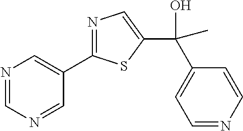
N1=CN=CC(C2=NC=C(C(O)(C3=CC=NC=C3)C)S2)=C1
